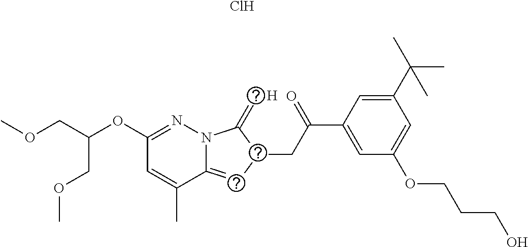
C12=CC(CC(C3=CC(OCCCO)=CC(C(C)(C)C)=C3)=O)C(=C)N1N=C(OC(COC)COC)C=C2C.Cl.[H]
